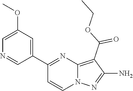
C12=C(C(OCC)=O)C(N)=NN1C=CC(C1=CC(OC)=CN=C1)=N2
